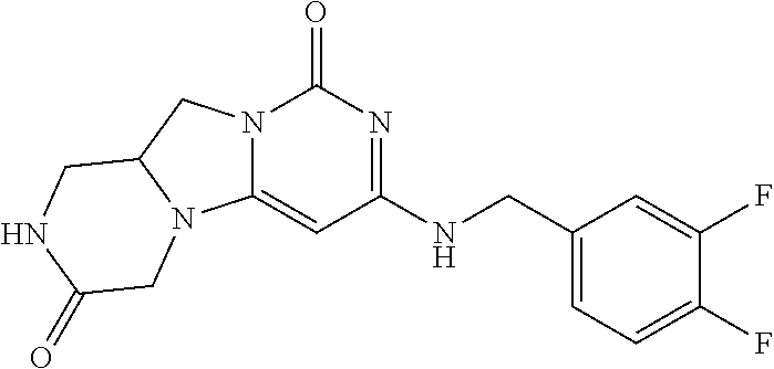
C1(F)=CC=C(CNC2=NC(=O)N3C(=C2)N2C(C3)CNC(=O)C2)C=C1F
